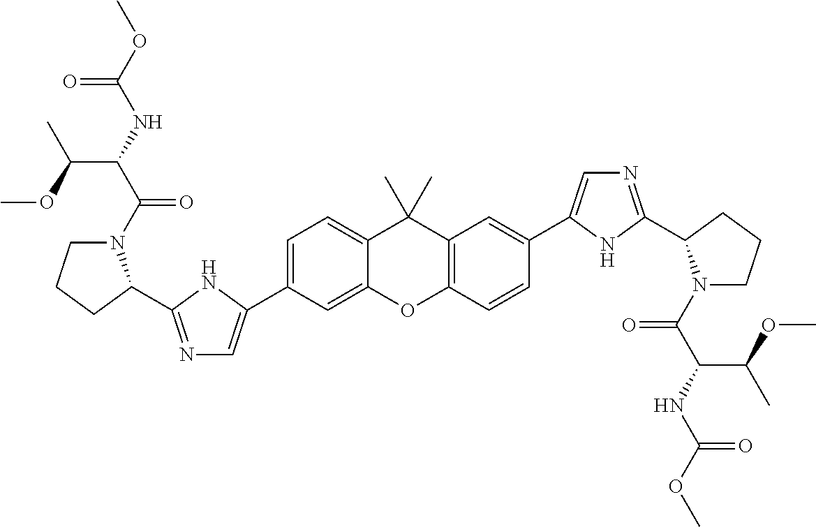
C1(C2=CN=C(C3N(C(=O)C(C(OC)C)NC(=O)OC)CCC3)N2)=CC=C2C(C)(C)C3=C(C=CC(C4=CN=C(C5N(C(=O)C(NC(=O)OC)C(C)OC)CCC5)N4)=C3)OC2=C1
